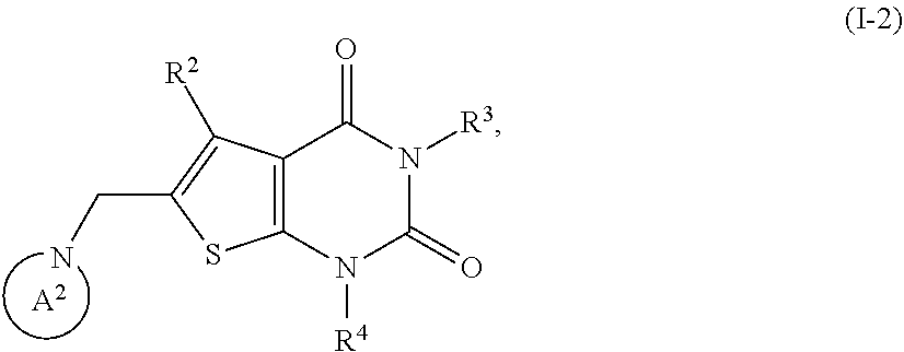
[A2].C12=C(N([R4])C(=O)N([R3])C1=O)SC(CN)=C2[R2]
